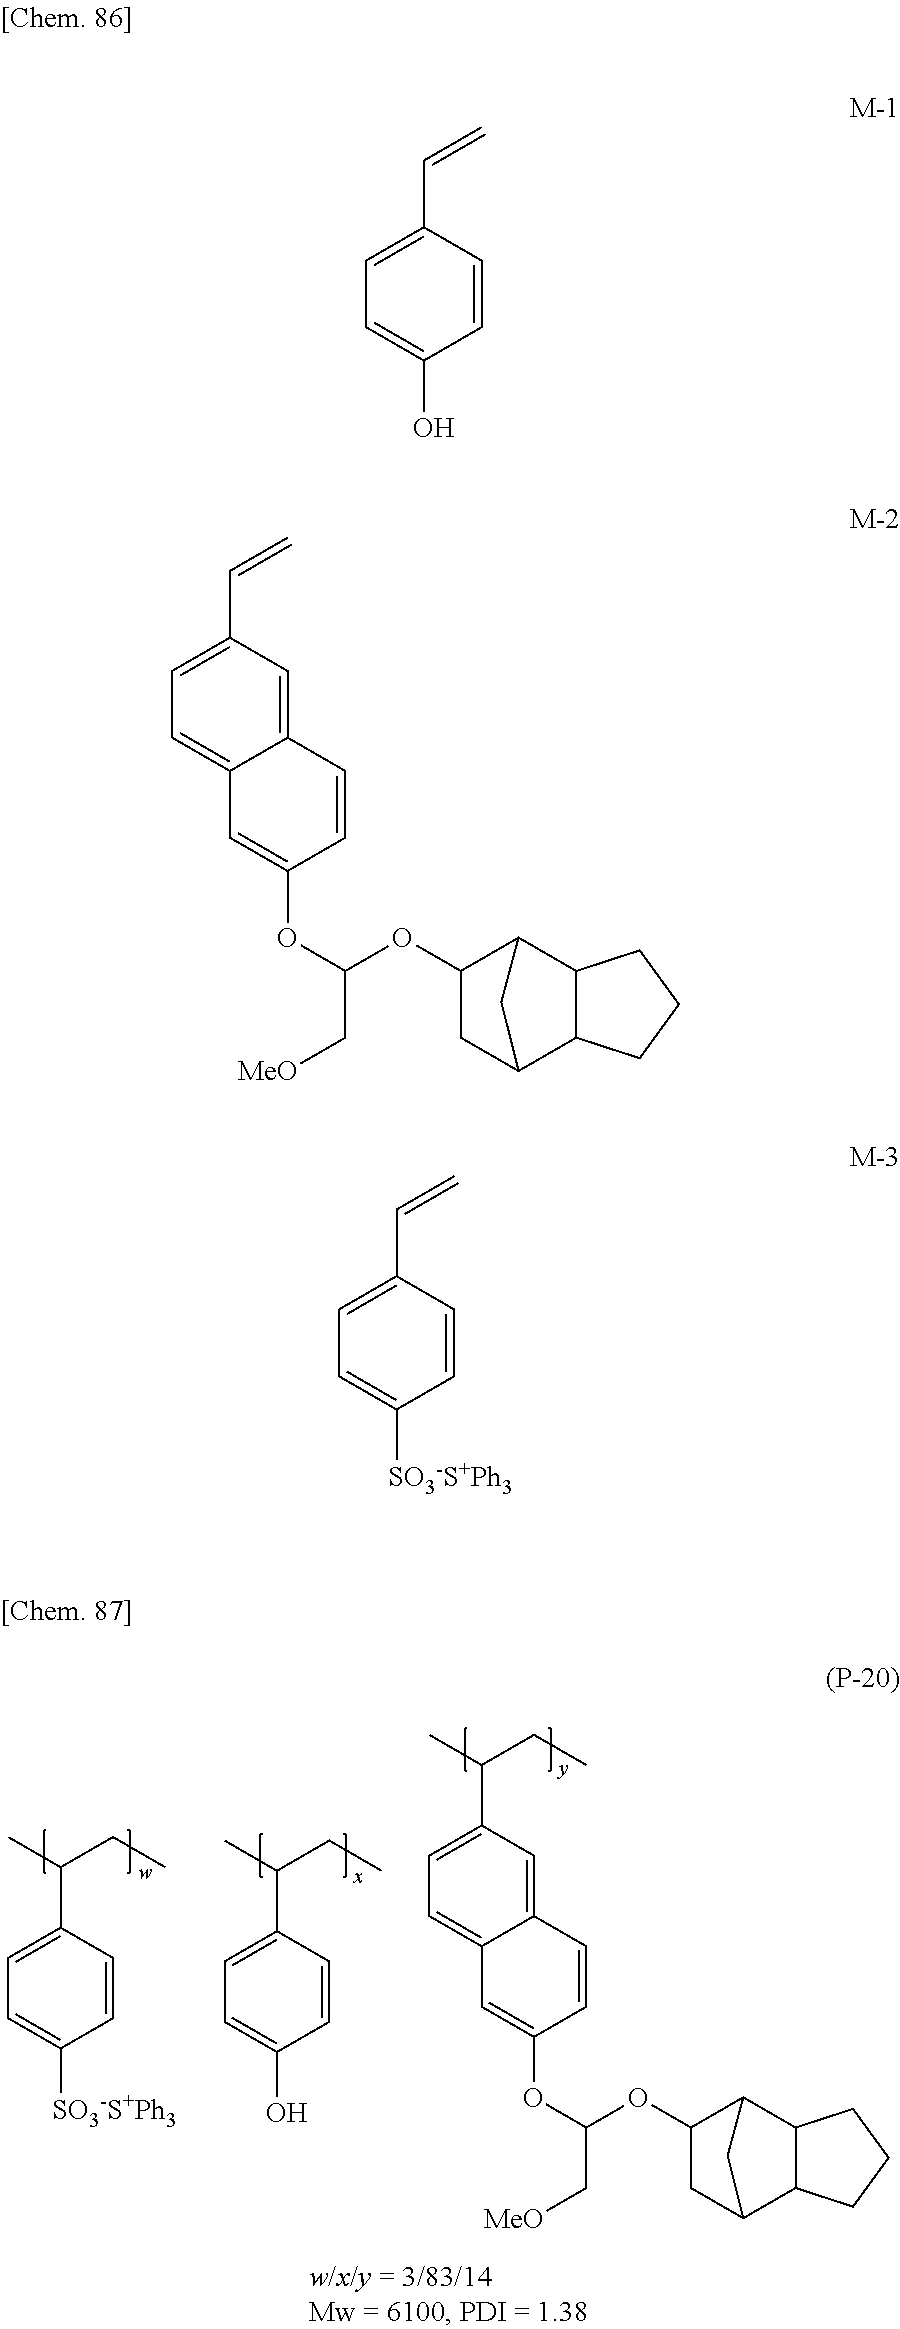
C1=CC(C(CC)C)=CC=C1[SO3-S+Ph3].C1=CC(C(CC)C)=CC=C1O.C12=CC(C(CC)C)=CC=C1C=C(OC(C[MeO])OC1CC3C4C(C1C3)CCC4)C=C2.C1=CC(C=C)=CC=C1O.C12=CC(C=C)=CC=C1C=C(OC(C[MeO])OC1CC3C4C(C1C3)CCC4)C=C2.C1=CC(C=C)=CC=C1[SO3-S+Ph3]
